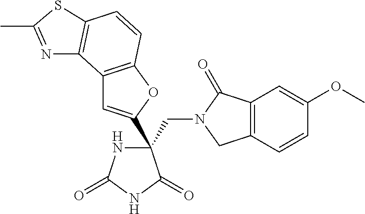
C(C1(C2=CC3=C(O2)C=CC2=C3N=C(C)S2)NC(=O)NC1=O)N1CC2=C(C1=O)C=C(OC)C=C2
